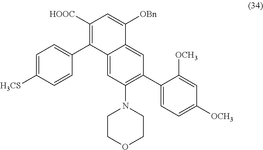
C1=C([H3CS])C=CC(C2=C([HOOC])C=C([OBn])C3=CC(C4=CC=C([OCH3])C=C4[OCH3])=C(N4CCOCC4)C=C23)=C1
